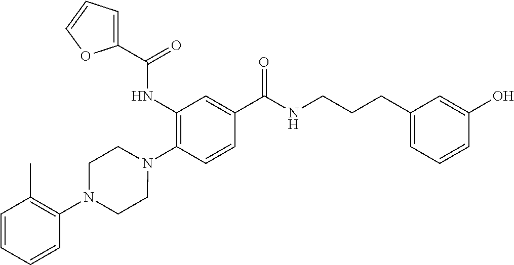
C1(NC(=O)C2=CC=CO2)=C(N2CCN(C3=C(C)C=CC=C3)CC2)C=CC(C(NCCCC2=CC=CC(O)=C2)=O)=C1
